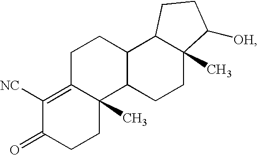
C1([NC])=C2C(C)(CCC1=O)C1C(C3C(C)(C([OH])CC3)CC1)CC2
